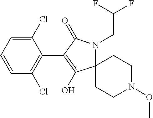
C12(CCN(OC)CC1)N(CC(F)F)C(=O)C(C1=C(Cl)C=CC=C1Cl)=C2O
